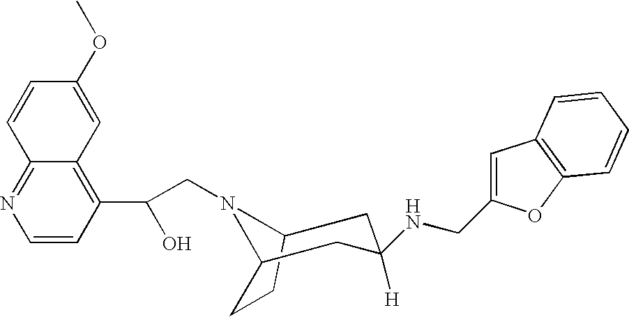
C(CN1C2CCC1CC([H])(NCC1=CC3=C(O1)C=CC=C3)C2)(C1=C2C(=NC=C1)C=CC(OC)=C2)O
